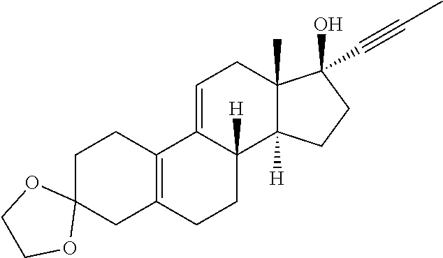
C1=C2C([H])(C3([H])C(C)(C1)C(O)(C#CC)CC3)CCC1=C2CCC2(C1)OCCO2
